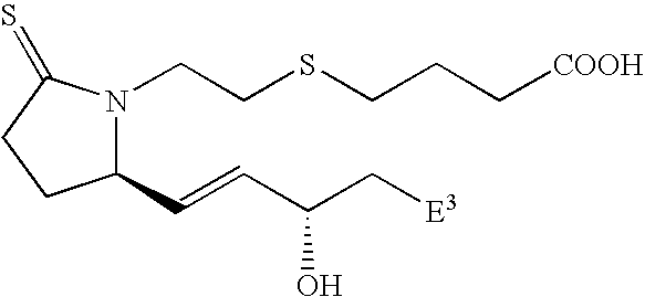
C(SCCN1C(C=CC(C[E3])O)CCC1=S)CC[COOH]
